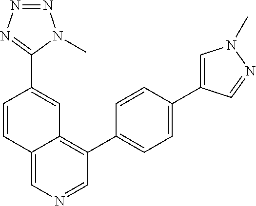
C12=CN=CC(C3=CC=C(C4=CN(C)N=C4)C=C3)=C1C=C(C1=NN=NN1C)C=C2
